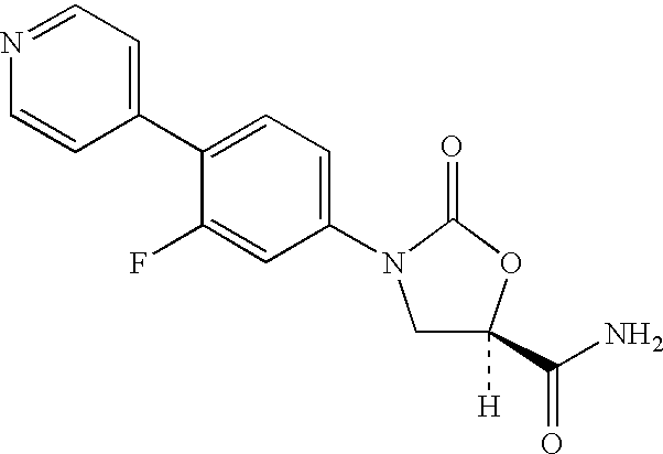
C1([H])(C(N)=O)CN(C2=CC=C(C3=CC=NC=C3)C(F)=C2)C(=O)O1
